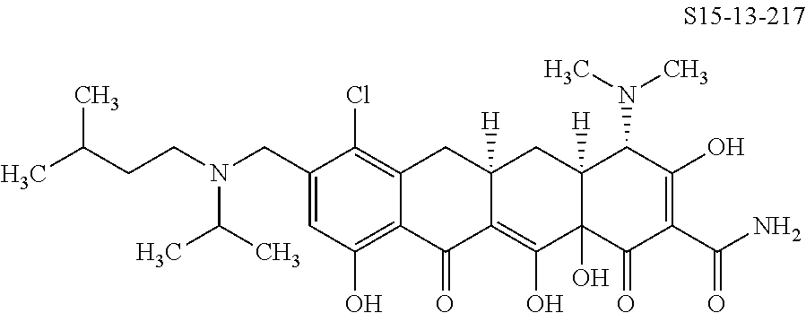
C12=C(Cl)C(CN(C(C)C)CCC(C)C)=CC(O)=C1C(=O)C1=C(O)C3(O)C([H])(CC1([H])C2)C(N(C)C)C(O)=C(C(N)=O)C3=O
